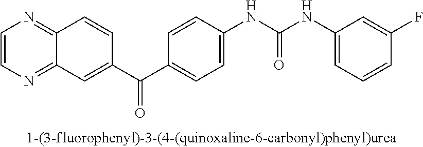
C1=CN=C2C(=N1)C=C(C(=O)C1=CC=C(NC(=O)NC3=CC=CC(F)=C3)C=C1)C=C2
